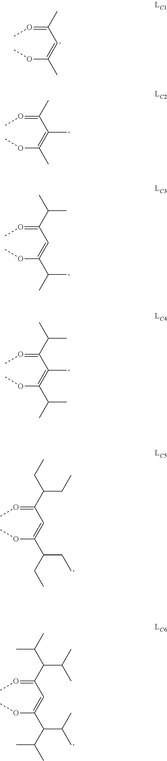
CO=C(C)C=C(C)OC.CO=C(C)C(=C(C)OC)C.CO=C(C(C)C)C=C(C(C)C)OC.CO=C(C(C)C)C(=C(C(C)C)OC)C.CO=C(C(CC)CC)C=C(C(CC)CC)OC.CO=C(C(C(C)C)C(C)C)C=C(C(C(C)C)C(C)C)OC
